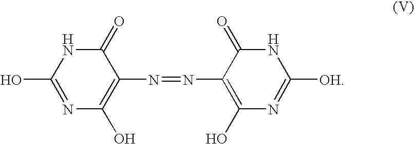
C1(O)=NC(O)=C(N=NC2=C(O)N=C([OH])NC2=O)C(=O)N1
